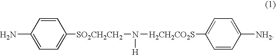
C1=C([SO2CH2CH2]N([H])[H2CH2CO2S]C2=CC=C([NH2])C=C2)C=CC(N)=C1
